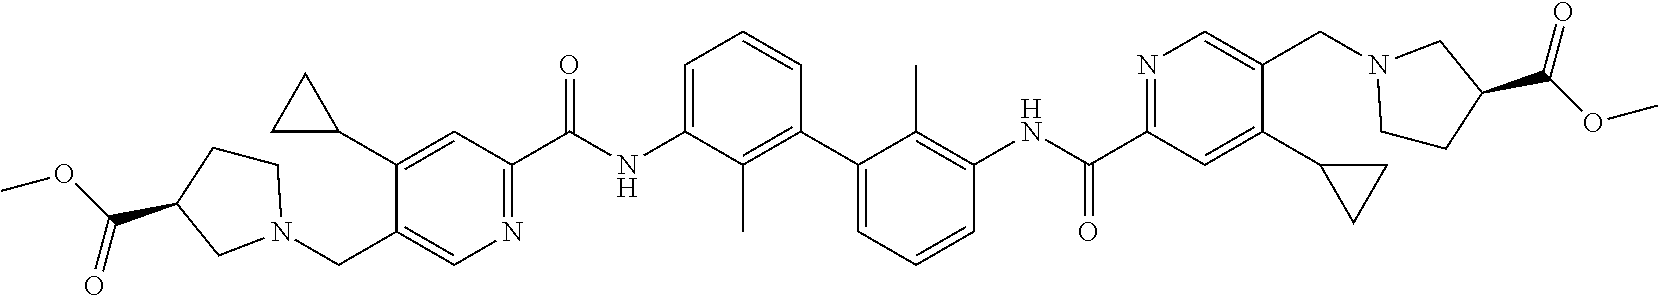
C1(C2CC2)=CC(C(NC2=CC=CC(C3=CC=CC(NC(C4=NC=C(CN5CCC(C(=O)OC)C5)C(C5CC5)=C4)=O)=C3C)=C2C)=O)=NC=C1CN1CCC(C(=O)OC)C1
